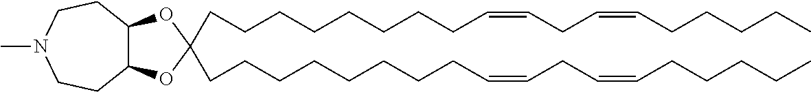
C12C(OC(CCCCCCCCC=CCC=CCCCCC)(CCCCCCCCC=CCC=CCCCCC)O1)CCN(C)CC2
